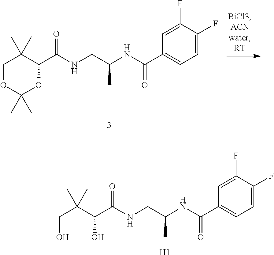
C1(C(NCC(NC(C2=CC=C(F)C(F)=C2)=O)C)=O)C(C)(C)COC(C)(C)O1.C(C(NCC(NC(C1=CC=C(F)C(F)=C1)=O)C)=O)(C(CO)(C)C)O.[H1]
